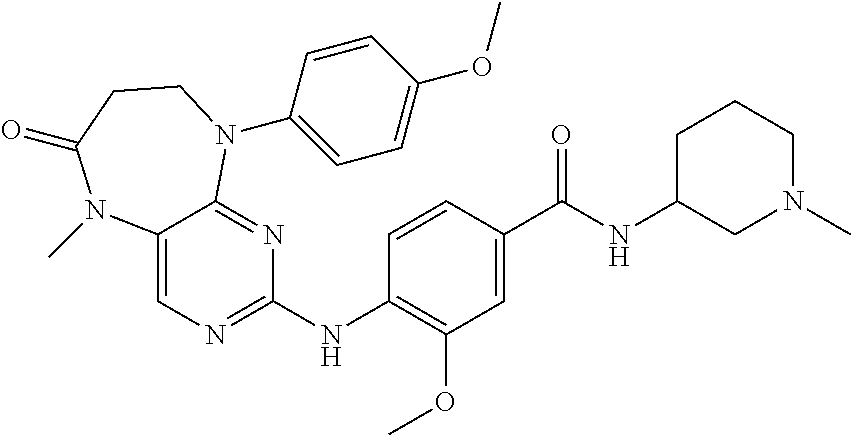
C1=CC(NC2=NC=C3C(=N2)N(C2=CC=C(OC)C=C2)CCC(=O)N3C)=C(OC)C=C1C(NC1CN(C)CCC1)=O
